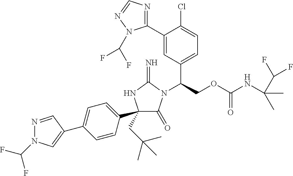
C1(C2(CC(C)(C)C)C(=O)N(C(COC(NC(C(F)F)(C)C)=O)C3=CC=C(Cl)C(C4=NC=NN4C(F)F)=C3)C(=N)N2)=CC=C(C2=CN(C(F)F)N=C2)C=C1
